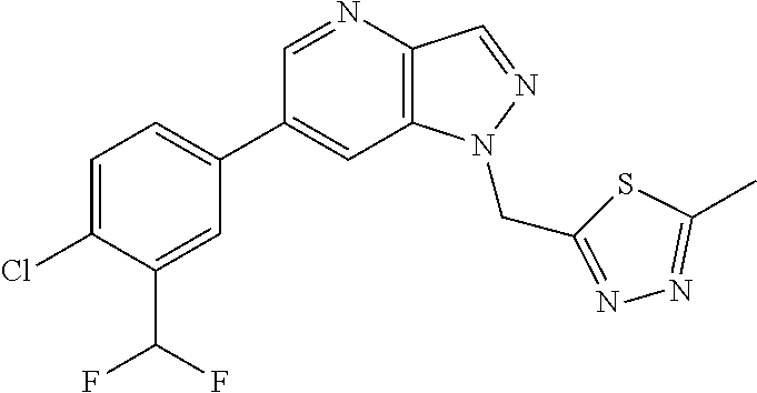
C1(C2=CC=C(Cl)C(C(F)F)=C2)=CC2=C(C=NN2CC2=NN=C(C)S2)N=C1
